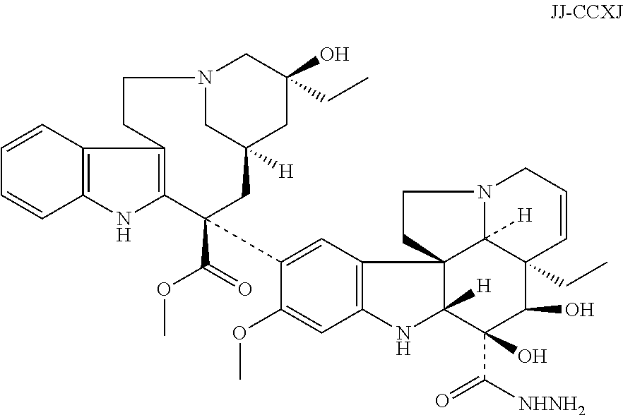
C1=CC2=C(C=C1)NC1=C2CCN2CC([H])(CC(CC)(O)C2)CC1(C(=O)OC)C1=CC2=C(C=C1OC)NC1([H])C23CCN2C3([H])C(CC)(C=CC2)C(O)C1(O)C([NHNH2])=O
